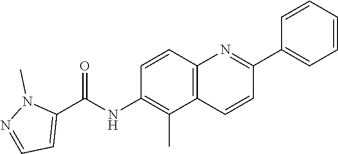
C12=C(C(C)=C(NC(C3=CC=NN3C)=O)C=C1)C=CC(C1=CC=CC=C1)=N2
